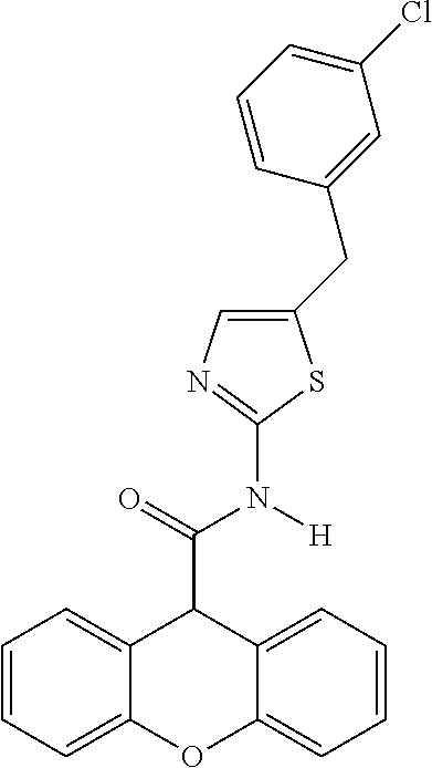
C1(CC2=CC(Cl)=CC=C2)=CN=C(N(C(C2C3=CC=CC=C3OC3=CC=CC=C23)=O)[H])S1
